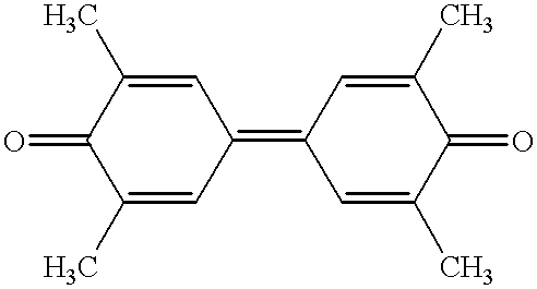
C1(C)=CC(=C2C=C(C)C(=O)C(C)=C2)C=C(C)C1=O
